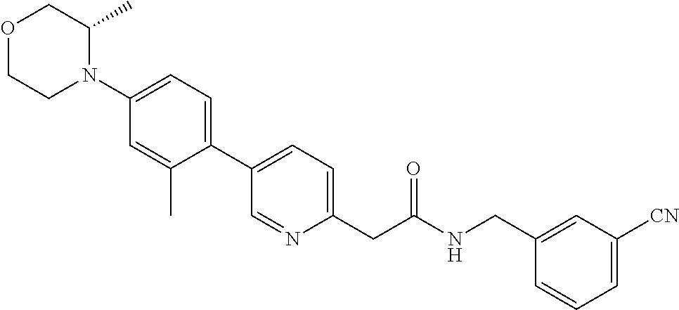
N1(C2=CC=C(C3=CC=C(CC(NCC4=CC([CN])=CC=C4)=O)N=C3)C(C)=C2)C(C)COCC1
